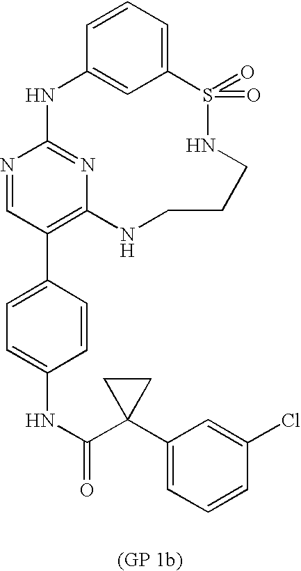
C12=CC=CC(=C1)NC1=NC(=C(C3=CC=C(NC(=O)C4(C5=CC=CC(Cl)=C5)CC4)C=C3)C=N1)NCCCNS2(=O)=O
